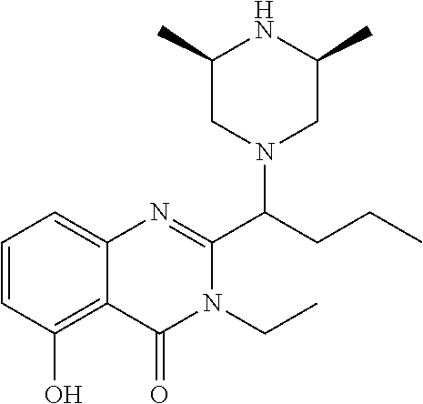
C1(C)CN(C(CCC)C2=NC3=CC=CC(O)=C3C(=O)N2CC)CC(C)N1
